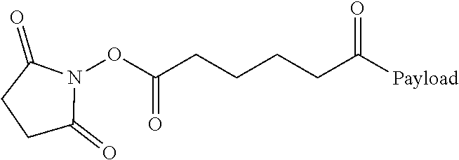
N1(OC(CCCCC([Payload])=O)=O)C(=O)CCC1=O
